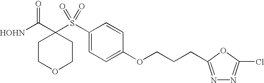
[HOHN]C(C1(S(C2=CC=C(OCCCC3=NN=C(Cl)O3)C=C2)(=O)=O)CCOCC1)=O
